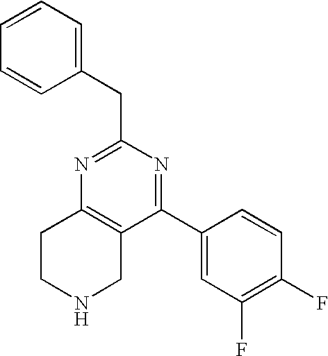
C1=CC=CC(CC2=NC3=C(C(C4=CC(F)=C(F)C=C4)=N2)CNCC3)=C1
